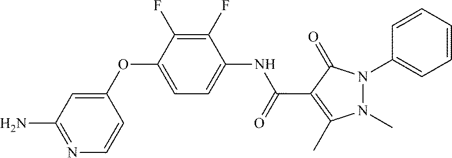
N1=C(N)C=C(OC2=CC=C(NC(C3=C(C)N(C)N(C4=CC=CC=C4)C3=O)=O)C(F)=C2F)C=C1
